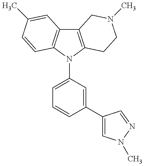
C12=C(N(C3=CC=CC(C4=CN(C)N=C4)=C3)C3=C1C=C(C)C=C3)CCN(C)C2
